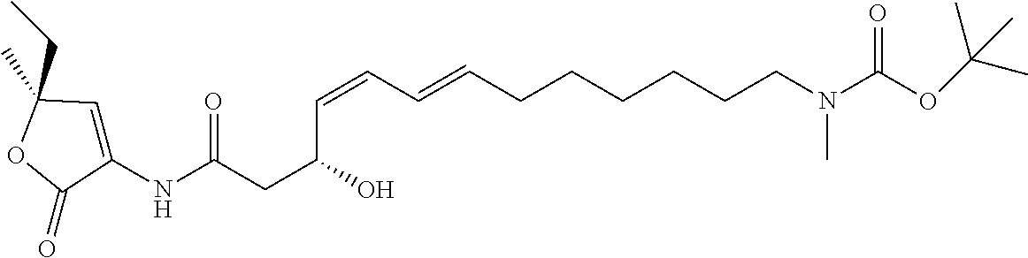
C(=CC=CCCCCCCN(C)C(OC(C)(C)C)=O)C(CC(NC1=CC(C)(CC)OC1=O)=O)O
